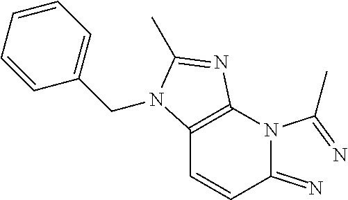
C12=C(N(C(=N)C)C(=N)C=C1)N=C(C)N2CC1=CC=CC=C1
